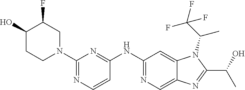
C1(NC2=NC=C3C(=C2)N(C(C)C(F)(F)F)C(C(C)O)=N3)=NC(N2CC(F)C(O)CC2)=NC=C1
